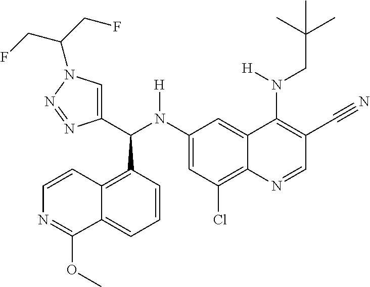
C1(N(C(C2=CN(C(CF)CF)N=N2)C2=C3C(=CC=C2)C(OC)=NC=C3)[H])=CC(Cl)=C2C(=C1)C(N(CC(C)(C)C)[H])=C(C#N)C=N2
